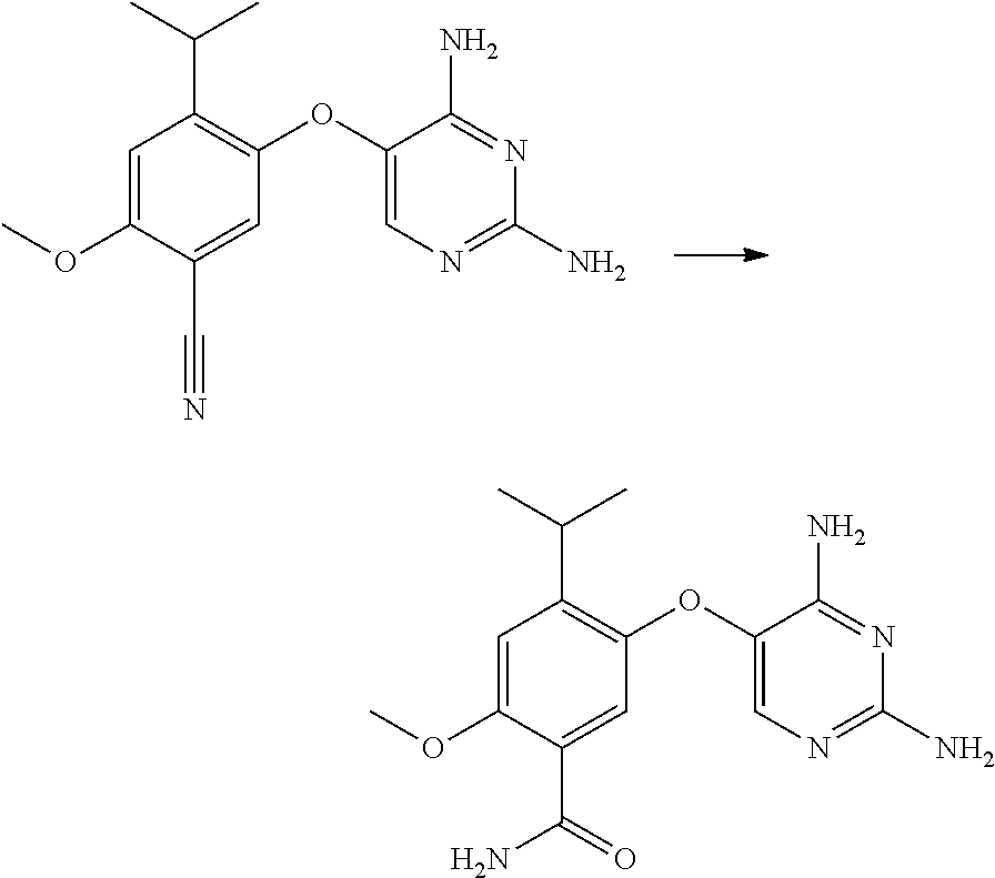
O(C1=C(C(C)C)C=C(OC)C(C#N)=C1)C1=CN=C(N)N=C1N.O(C1=C(C(C)C)C=C(OC)C(C(N)=O)=C1)C1=CN=C(N)N=C1N
